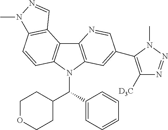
C12=C(N(C(C3=CC=CC=C3)C3CCOCC3)C3=C1C1=C(C=C3)N(C)N=C1)C=C(C1=C([D3C])N=NN1C)C=N2
